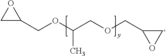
C1(COC(COCC2OC2)C)OC1
